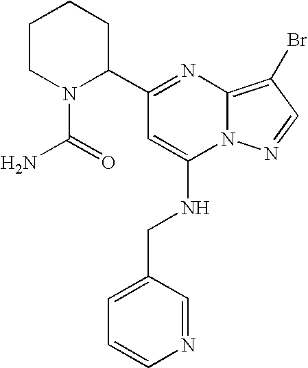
C1=CN=CC(CNC2=CC(C3CCCCN3C(=O)N)=NC3=C(Br)C=NN23)=C1
